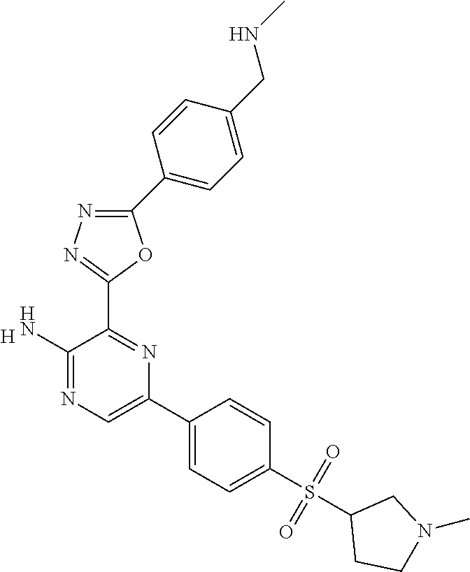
[H].C1(N)=NC=C(C2=CC=C(S(C3CCN(C)C3)(=O)=O)C=C2)N=C1C1=NN=C(C2=CC=C(CNC)C=C2)O1
